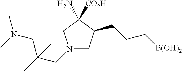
N1(CC(CN(C)C)(C)C)CC(CCC[B(OH)2])C(N)([CO2H])C1
